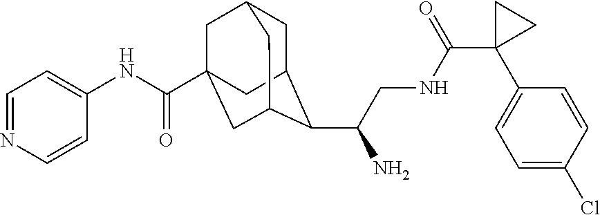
C1C2C(C(CNC(C3(C4=CC=C(Cl)C=C4)CC3)=O)N)C3CC(C(NC4=CC=NC=C4)=O)(CC1C3)C2
